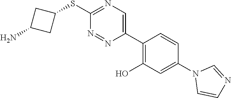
S(C1=NC=C(C2=C(O)C=C(N3C=CN=C3)C=C2)N=N1)C1CC(N)C1
